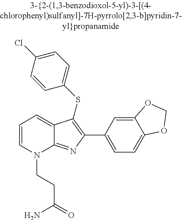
C1(C2=C(SC3=CC=C(Cl)C=C3)C3=CC=CN(CCC(=O)N)C3=N2)=CC=C2C(=C1)OCO2
